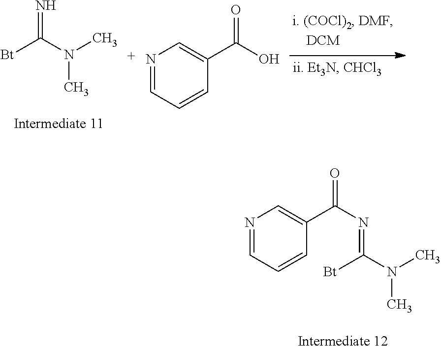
[Bt]C(N(C)C)=N.N1=CC=CC(C(O)=O)=C1.N1=CC=CC(C(N=C(N(C)C)[Bt])=O)=C1
